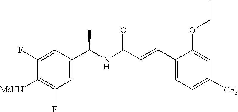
C1=C(F)C([MsHN])=C(F)C=C1C(C)NC(=O)C=CC1=CC=C([CF3])C=C1OCC
